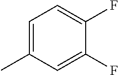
C1=C(C)C=C(F)C(F)=C1
